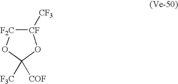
[CF]1([CF3])[F2C]OC([F3C])([COF])O1
